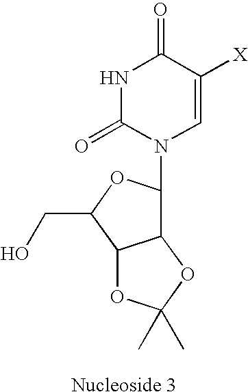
N1C(=O)N(C2C3C(C(CO)O2)OC(C)(C)O3)C=C([X])C1=O.[Nucleoside 3]
